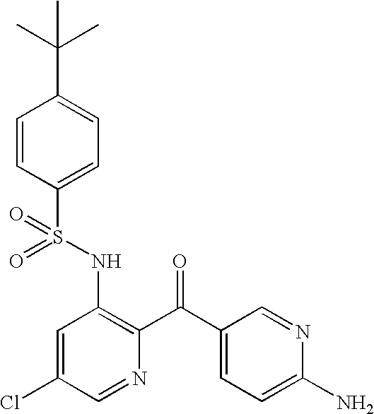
O=S(NC1=C(C(=O)C2=CC=C(N)N=C2)N=CC(Cl)=C1)(=O)C1=CC=C(C(C)(C)C)C=C1
